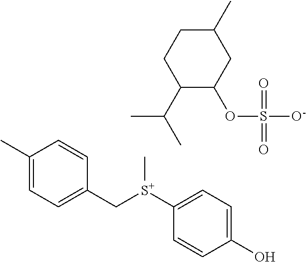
C1([S+](CC2=CC=C(C)C=C2)C)=CC=C(O)C=C1.C1(C(C)C)C(OS([O-])(=O)=O)CC(C)CC1
